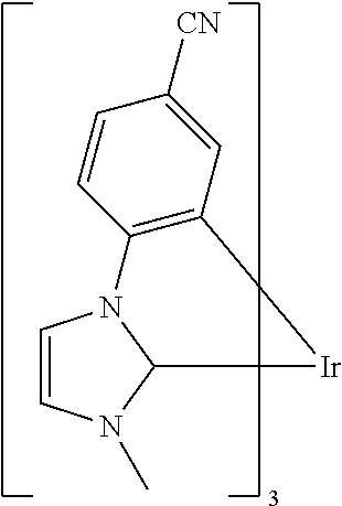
C1=CN(C)C2N1C1=C(C=C([CN])C=C1)[Ir]2
